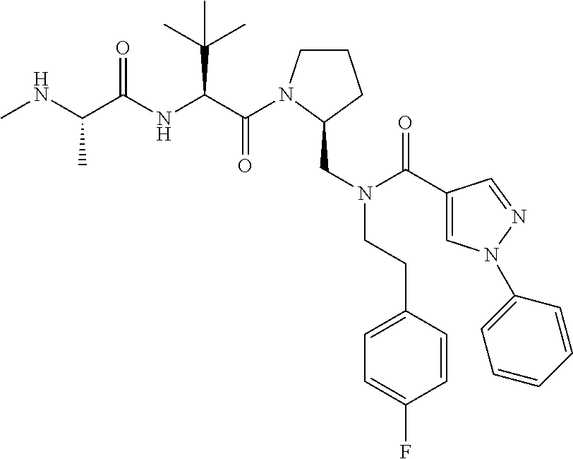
C(=O)(C(C(C)(C)C)NC(=O)C(C)NC)N1CCCC1CN(CCC1=CC=C(F)C=C1)C(=O)C1=CN(C2=CC=CC=C2)N=C1
